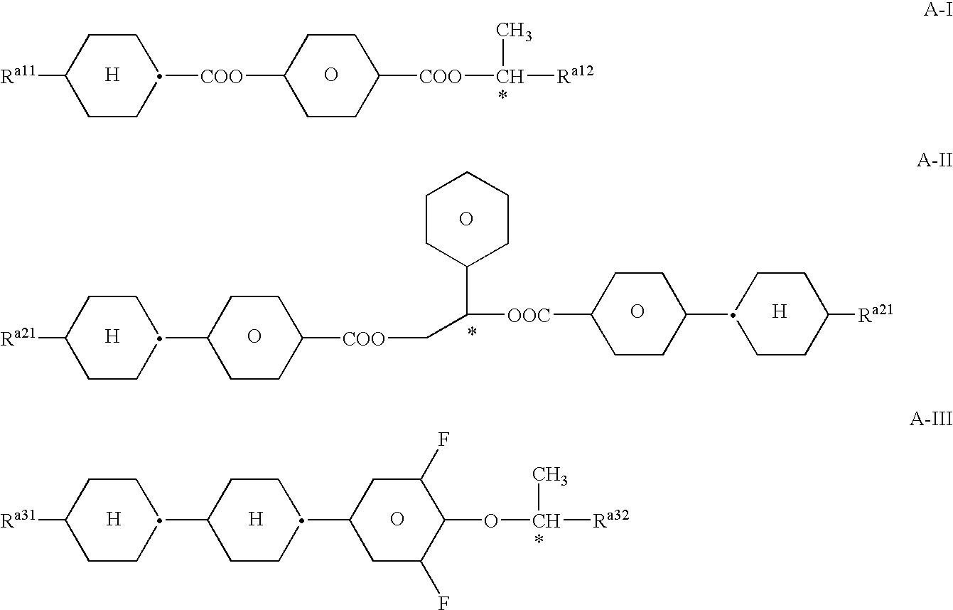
[H].C1CC([COO]C2CCC([COO]C([Ra12])C)CC2)CCC1[Ra11].O.O.[H].[H].C1CC(C2CCC(C3CC(F)C(OC([Ra32])C)C(F)C3)CC2)CCC1[Ra31].[H].[H].O.O.O.C1CC(C2CCC([COO]CC([OOC]C3CCC(C4CCC([Ra21])CC4)CC3)C3CCCCC3)CC2)CCC1[Ra21]
